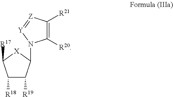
C1([R18])C([R19])C(N2C([R20])=C([R21])[Z]=[Y]2)[X]C1[R17]
